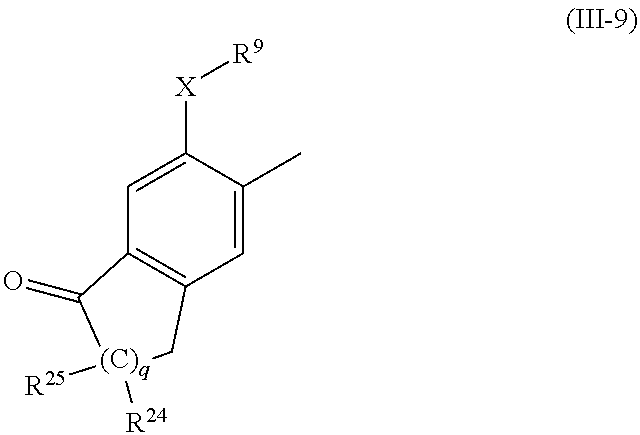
C1=C([X][R9])C(C)=CC2=C1C(=O)[(C)q]([R24])([R25])C2
